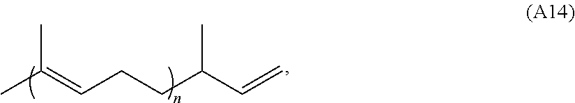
CC(=CCCC(C=C)C)C
